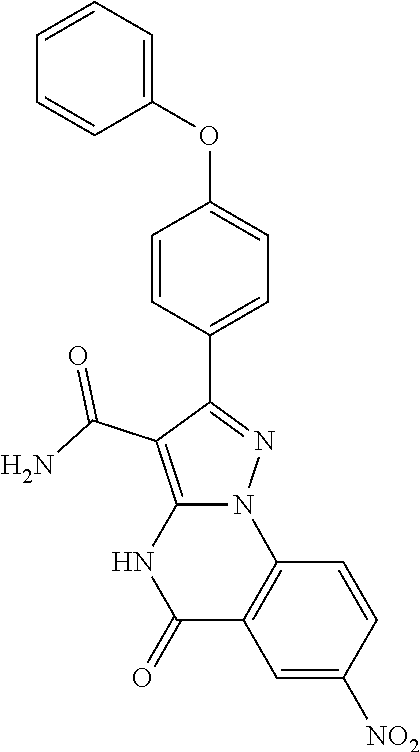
C1=CC(C2=NN3C(=C2C(N)=O)NC(=O)C2=C3C=CC([NO2])=C2)=CC=C1OC1=CC=CC=C1
